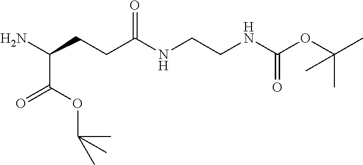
NC(CCC(=O)NCCNC(OC(C)(C)C)=O)C(=O)OC(C)(C)C
